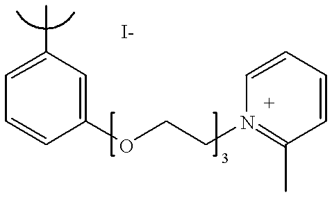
C1=C(C)C=C(OCCN2=C(C)C=CC=C2)C=C1
